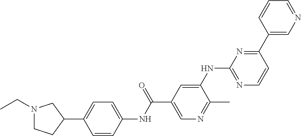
N1(CC)CCC(C2=CC=C(NC(C3=CN=C(C)C(NC4=NC=CC(C5=CN=CC=C5)=N4)=C3)=O)C=C2)C1
